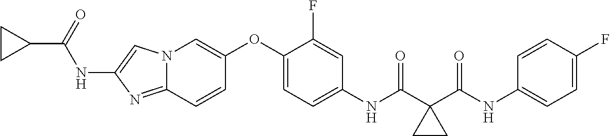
C1(OC2=CN3C(=NC(NC(C4CC4)=O)=C3)C=C2)=CC=C(NC(=O)C2(C(NC3=CC=C(F)C=C3)=O)CC2)C=C1F
